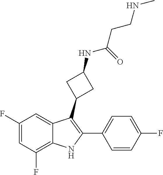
C1=C(F)C=CC(C2=C(C3CC(NC(=O)CCNC)C3)C3=CC(F)=CC(F)=C3N2)=C1
